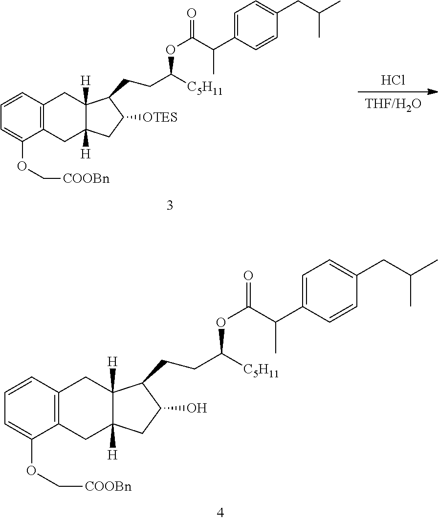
[THF/H2O].Cl.C12=C(CC3([H])C([H])(C1)CC([OTES])C3CCC([C5H11])OC(C(C1=CC=C(CC(C)C)C=C1)C)=O)C=CC=C2OC[COOBn].C12=C(CC3([H])C([H])(C1)CC(O)C3CCC([C5H11])OC(C(C1=CC=C(CC(C)C)C=C1)C)=O)C=CC=C2OC[COOBn]
